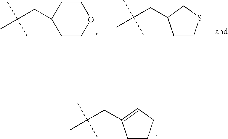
C1COCCC1CC(C)(C)C.C1CSCC1CC(C)(C)C.C1CCC=C1CC(C)(C)C
